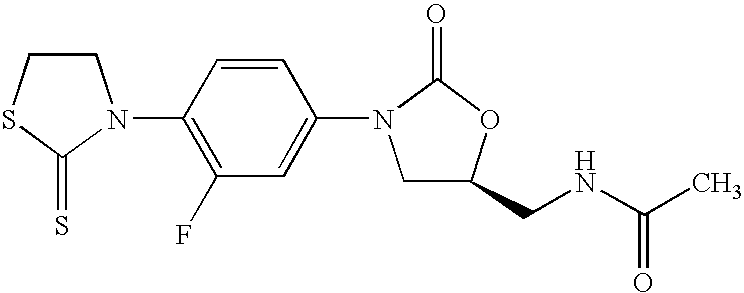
C1CSC(=S)N1C1=C(F)C=C(N2CC(CNC(C)=O)OC2=O)C=C1
